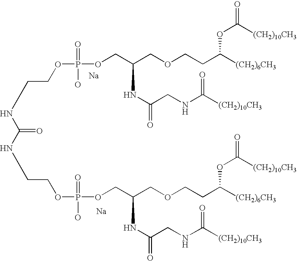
[Na].[Na].N(C(=O)NCCOP(O)(=O)OCC(COCCC([(CH2)6CH3])OC([(CH2)10CH3])=O)NC(=O)CNC(=O)[(CH2)10CH3])CCOP(OCC(COCCC([(CH2)6CH3])OC([(CH2)10CH3])=O)NC(=O)CNC([(CH2)10CH3])=O)(=O)O
